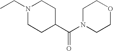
O1CCN(C(C2CCN(CC)CC2)=O)CC1
